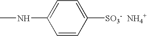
CNC1=CC=C([SO3-   NH4+])C=C1
